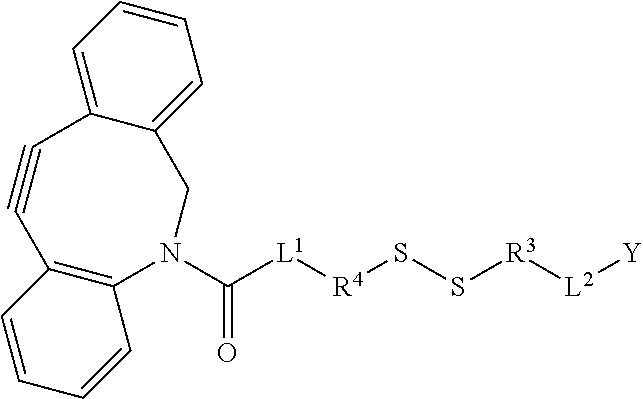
N1(C([L1][R4]SS[R3][L2][Y])=O)CC2=CC=CC=C2C#CC2=C1C=CC=C2
